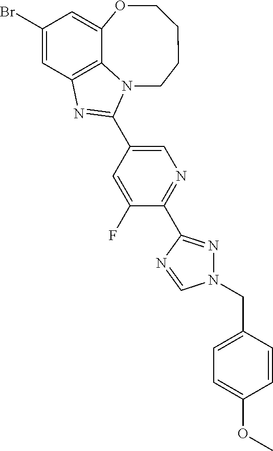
C1(Br)=CC2=C3C(=C1)OCCCCN3C(C1=CN=C(C3=NN(CC4=CC=C(OC)C=C4)C=N3)C(F)=C1)=N2
